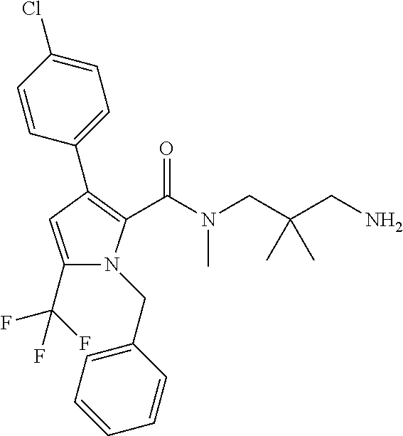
C1(C2=C(C(=O)N(C)CC(CN)(C)C)N(CC3=CC=CC=C3)C(C(F)(F)F)=C2)=CC=C(Cl)C=C1
